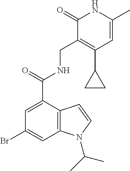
BrC1=CC2=C(C(C(=O)NCC3=C(C4CC4)C=C(C)NC3=O)=C1)C=CN2C(C)C
